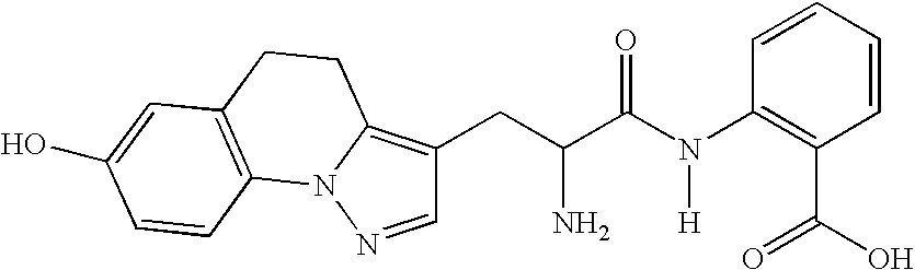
C1=NN2C(=C1CC(C(N(C1=C(C(=O)O)C=CC=C1)[H])=O)N)CCC1=C2C=CC(O)=C1
